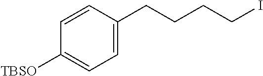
C1=CC([TBSO])=CC=C1CCCCI
